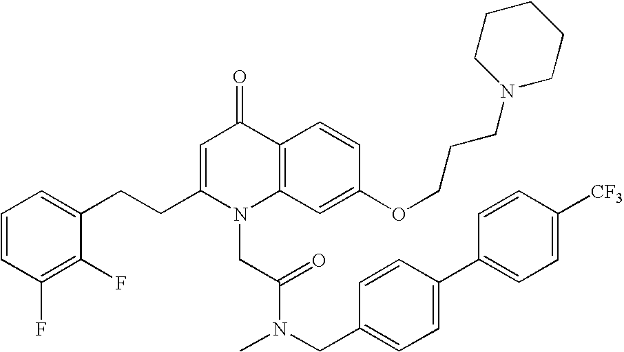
C1=CC(F)=C(F)C(CCC2=CC(=O)C3=C(N2CC(N(CC2=CC=C(C4=CC=C([CF3])C=C4)C=C2)C)=O)C=C(OCCCN2CCCCC2)C=C3)=C1
